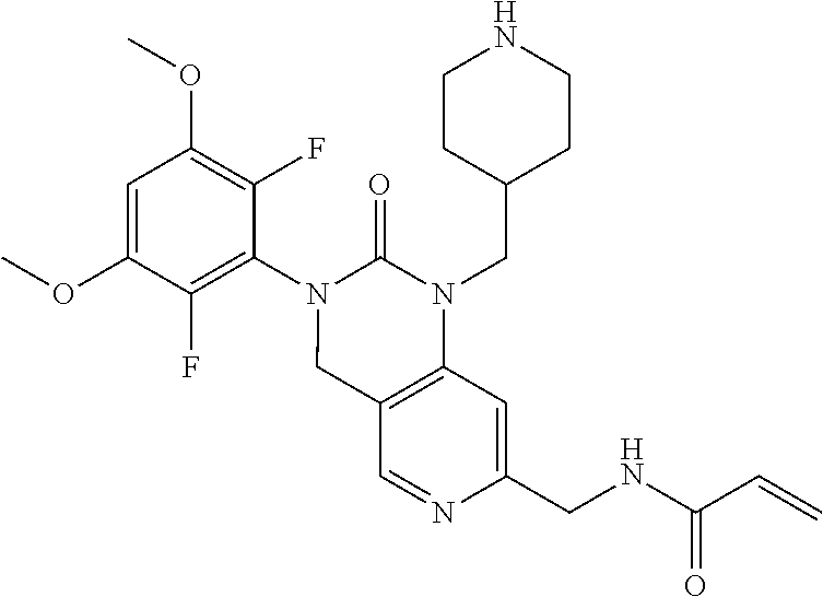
C1=C(OC)C(F)=C(N2CC3=C(N(CC4CCNCC4)C2=O)C=C(CNC(C=C)=O)N=C3)C(F)=C1OC
